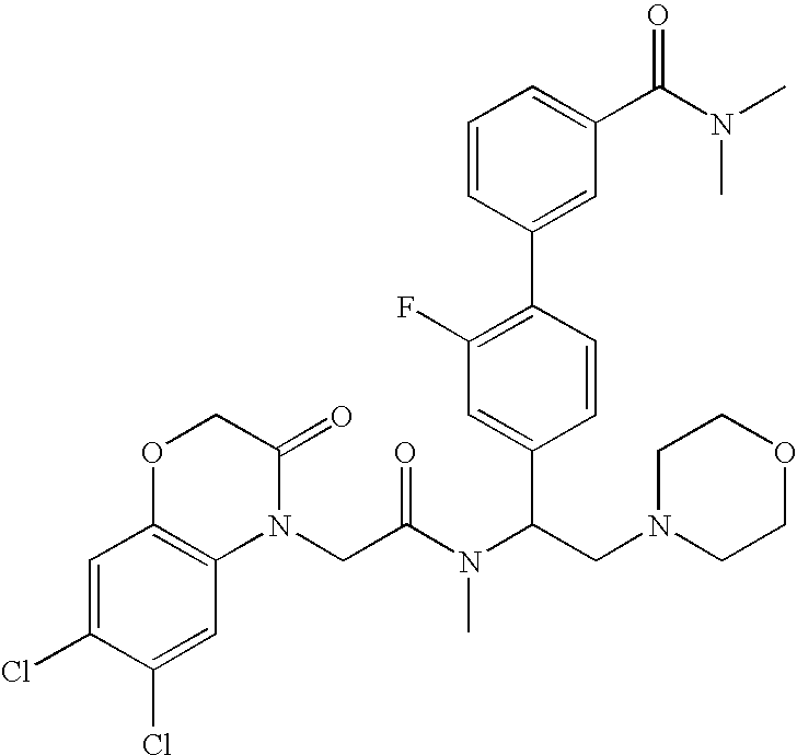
C1=C(Cl)C(Cl)=CC2=C1OCC(=O)N2CC(=O)N(C(C1=CC(F)=C(C2=CC(C(N(C)C)=O)=CC=C2)C=C1)CN1CCOCC1)C
